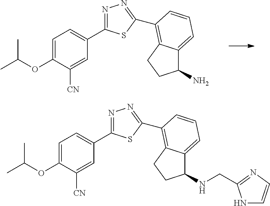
O(C1=CC=C(C2=NN=C(C3=C4C(=CC=C3)C(N)CC4)S2)C=C1[CN])C(C)C.O(C1=CC=C(C2=NN=C(C3=C4C(=CC=C3)C(NCC3=NC=CN3)CC4)S2)C=C1[CN])C(C)C
